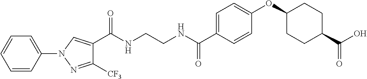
C(NCCNC(C1=CC=C(OC2CCC(C(=O)O)CC2)C=C1)=O)(=O)C1=CN(C2=CC=CC=C2)N=C1[CF3]
